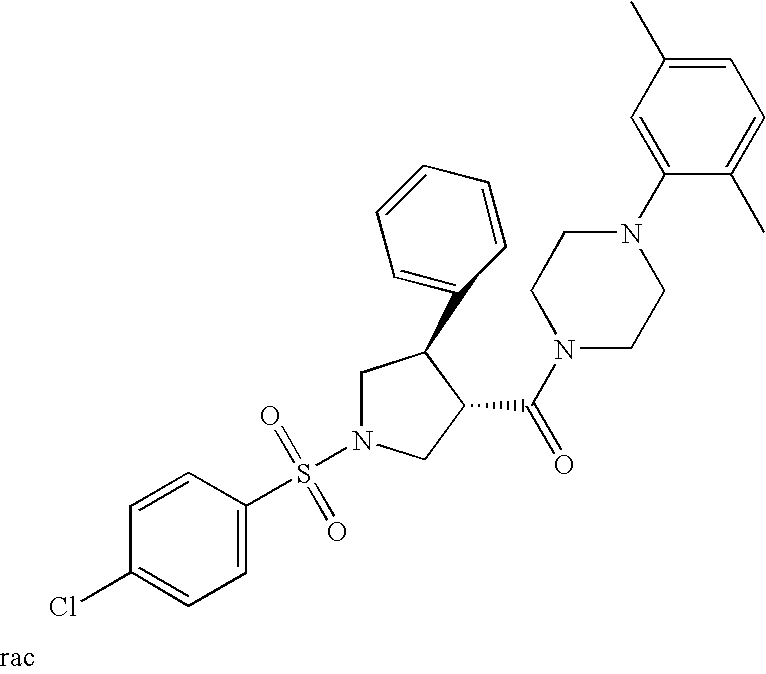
C1N(S(=O)(=O)C2=CC=C(Cl)C=C2)CC(C(N2CCN(C3=CC(C)=CC=C3C)CC2)=O)C1C1=CC=CC=C1
